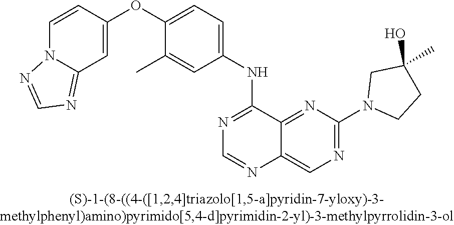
C1=CC(OC2=CC=C(NC3=NC=NC4=CN=C(N5CCC(C)(O)C5)N=C34)C=C2C)=CC2=NC=NN12
